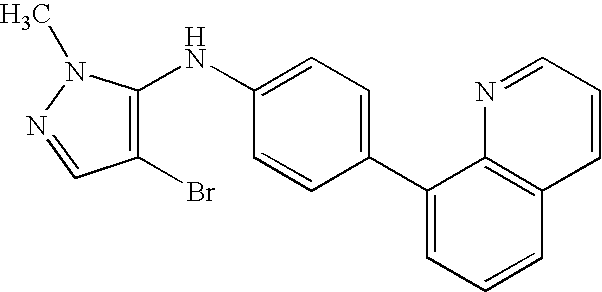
C1=CC=C(C2=CC=C(NC3=C(Br)C=NN3C)C=C2)C2=C1C=CC=N2
